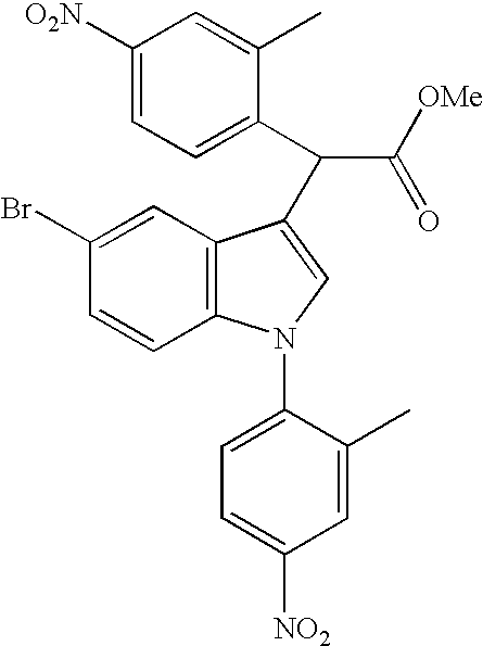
C1=CC2=C(C=C1Br)C(C(C([OMe])=O)C1=CC=C([O2N])C=C1C)=CN2C1=CC=C([NO2])C=C1C
